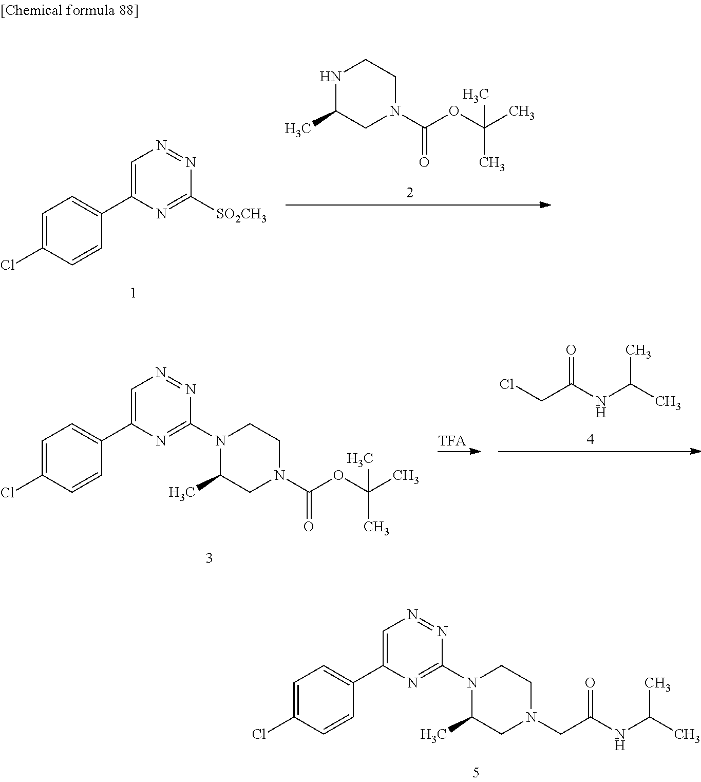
C1(C2=CN=NC(N3C(C)CN(CC(NC(C)C)=O)CC3)=N2)=CC=C(Cl)C=C1.C1(C2=CN=NC([SO2CH3])=N2)=CC=C(Cl)C=C1.N1C(C)CN(C(OC(C)(C)C)=O)CC1.ClCC(NC(C)C)=O.C1(C2=CN=NC(N3C(C)CN(C(OC(C)(C)C)=O)CC3)=N2)=CC=C(Cl)C=C1
